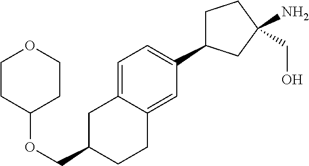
C1=C2C(=CC(C3CCC(CO)(N)C3)=C1)CCC(COC1CCOCC1)C2
